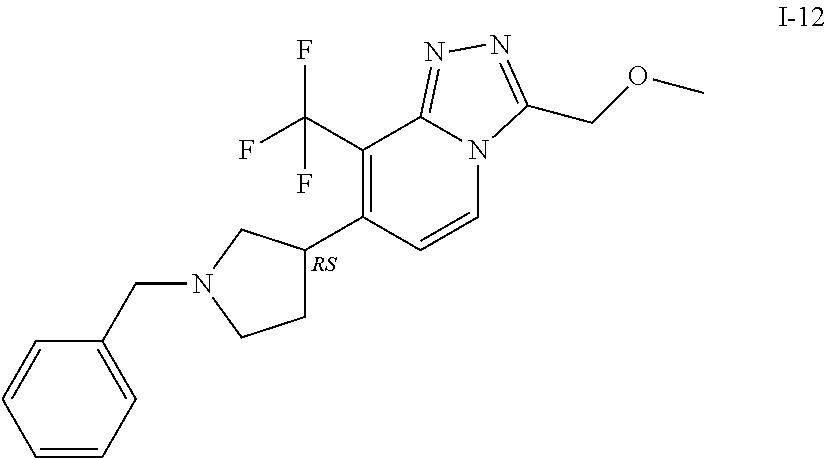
C1(C2=C(C(F)(F)F)C3=NN=C(COC)N3C=C2)CCN(CC2=CC=CC=C2)C1
